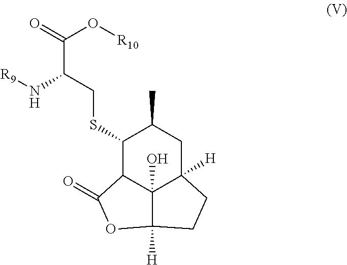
C(C(CSC1C2C3(O)C([H])(CC1C)CCC3([H])OC2=O)N[R9])(=O)O[R10]
